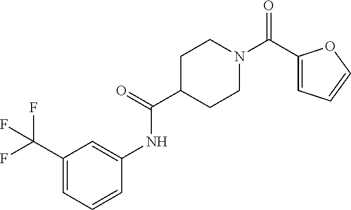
C1(C(N2CCC(C(=O)NC3=CC(C(F)(F)F)=CC=C3)CC2)=O)=CC=CO1
